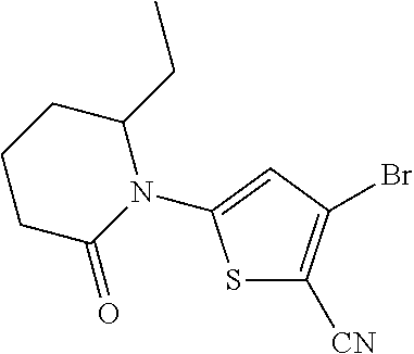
S1C([CN])=C(Br)C=C1N1C(CC)CCCC1=O
